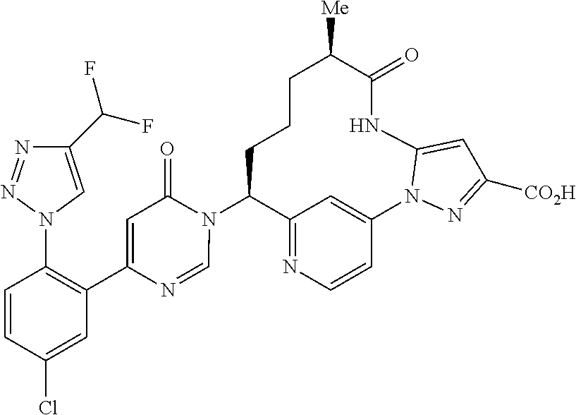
C12=NC=CC(=C1)N1N=C([CO2H])C=C1NC(=O)C([Me])CCCC2N1C(=O)C=C(C2=C(N3C=C(C(F)F)N=N3)C=CC(Cl)=C2)N=C1
